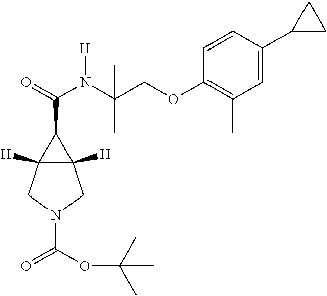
C(C1C2([H])C1([H])CN(C(=O)OC(C)(C)C)C2)(N(C(COC1=C(C)C=C(C2CC2)C=C1)(C)C)[H])=O
